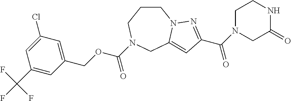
C1CCN(C(OCC2=CC(Cl)=CC(C(F)(F)F)=C2)=O)CC2=CC(C(N3CC(=O)NCC3)=O)=NN12
